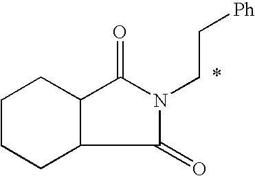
C1CCC2C(C1)C(=O)N(CC[Ph])C2=O
